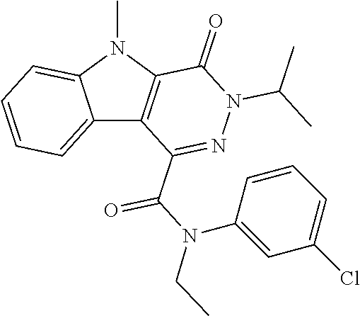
C12=CC=CC=C1N(C)C1=C2C(C(N(C2=CC(Cl)=CC=C2)CC)=O)=NN(C(C)C)C1=O
